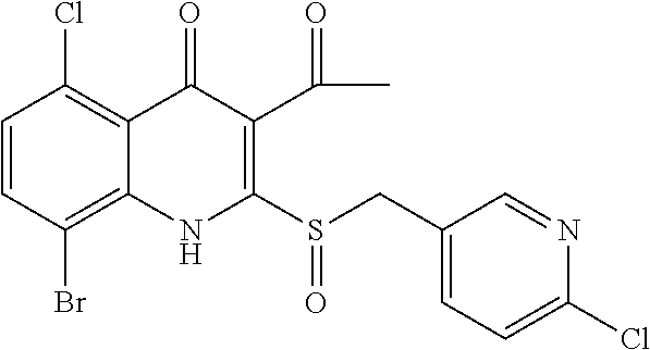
C1=CC(Br)=C2C(=C1Cl)C(=O)C(C(=O)C)=C(S(CC1=CC=C(Cl)N=C1)=O)N2
